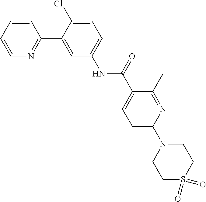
C1(Cl)=CC=C(NC(C2=CC=C(N3CCS(=O)(=O)CC3)N=C2C)=O)C=C1C1=NC=CC=C1
